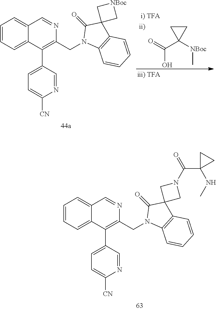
C1=CC=C2C(=C1)C=NC(CN1C3=C(C4(C1=O)CN(C(C1(NC)CC1)=O)C4)C=CC=C3)=C2C1=CC=C([CN])N=C1.O=C(O)C1([NBoc]C)CC1.C1=CC=C2C(=C1)C=NC(CN1C3=C(C4(C1=O)C[NBoc]C4)C=CC=C3)=C2C1=CC=C([CN])N=C1
